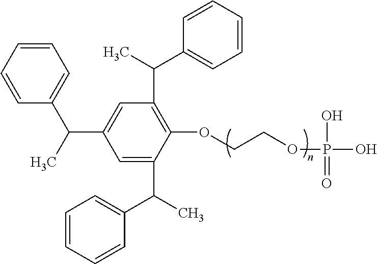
C1=CC=CC(C(C)C2=CC(C(C)C3=CC=CC=C3)=C(OCCOP(O)(O)=O)C(C(C)C3=CC=CC=C3)=C2)=C1
